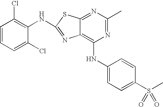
C1(NC2=C(Cl)C=CC=C2Cl)=NC2=C(NC3=CC=C(S(C)(=O)=O)C=C3)N=C(C)N=C2S1
